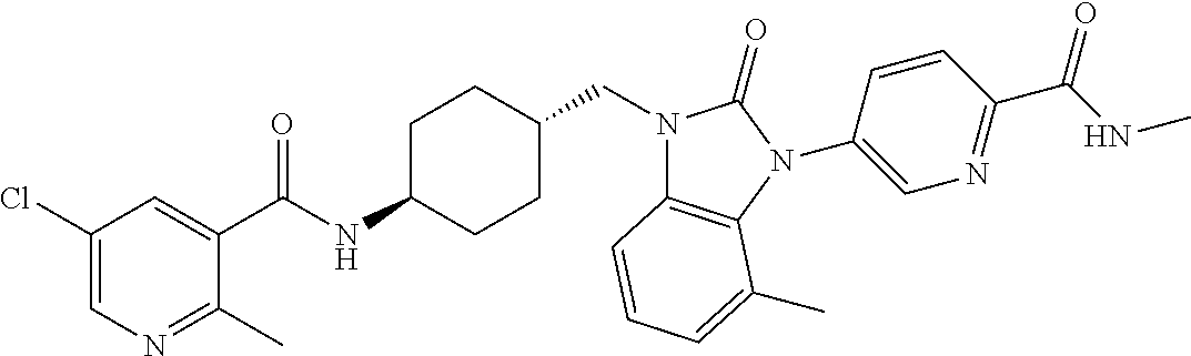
C1(Cl)=CN=C(C)C(C(NC2CCC(CN3C4=C(N(C5=CN=C(C(NC)=O)C=C5)C3=O)C(C)=CC=C4)CC2)=O)=C1
